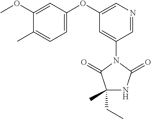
C1(CC)(C)NC(=O)N(C2=CC(OC3=CC=C(C)C(OC)=C3)=CN=C2)C1=O
